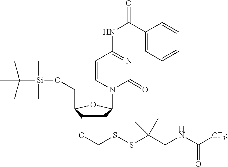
C1C(OCSSC(CNC([CF3])=O)(C)C)C(CO[Si](C)(C)C(C)(C)C)OC1N1C(=O)N=C(NC(C2=CC=CC=C2)=O)C=C1
